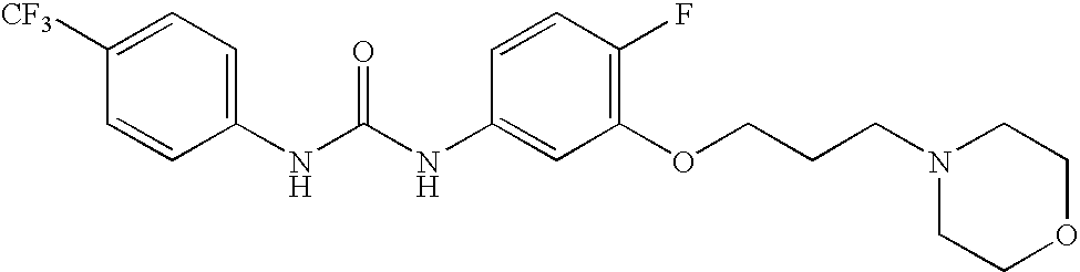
C1([CF3])=CC=C(NC(NC2=CC(OCCCN3CCOCC3)=C(F)C=C2)=O)C=C1
